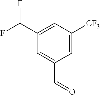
C1(C(F)F)=CC([CF3])=CC(C=O)=C1
